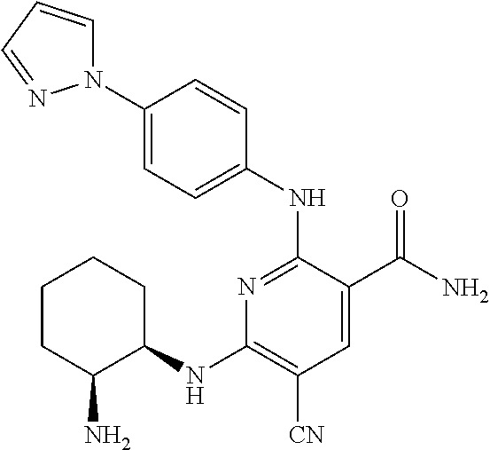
C1=C(C(N)=O)C(NC2=CC=C(N3C=CC=N3)C=C2)=NC(NC2CCCCC2N)=C1[CN]
